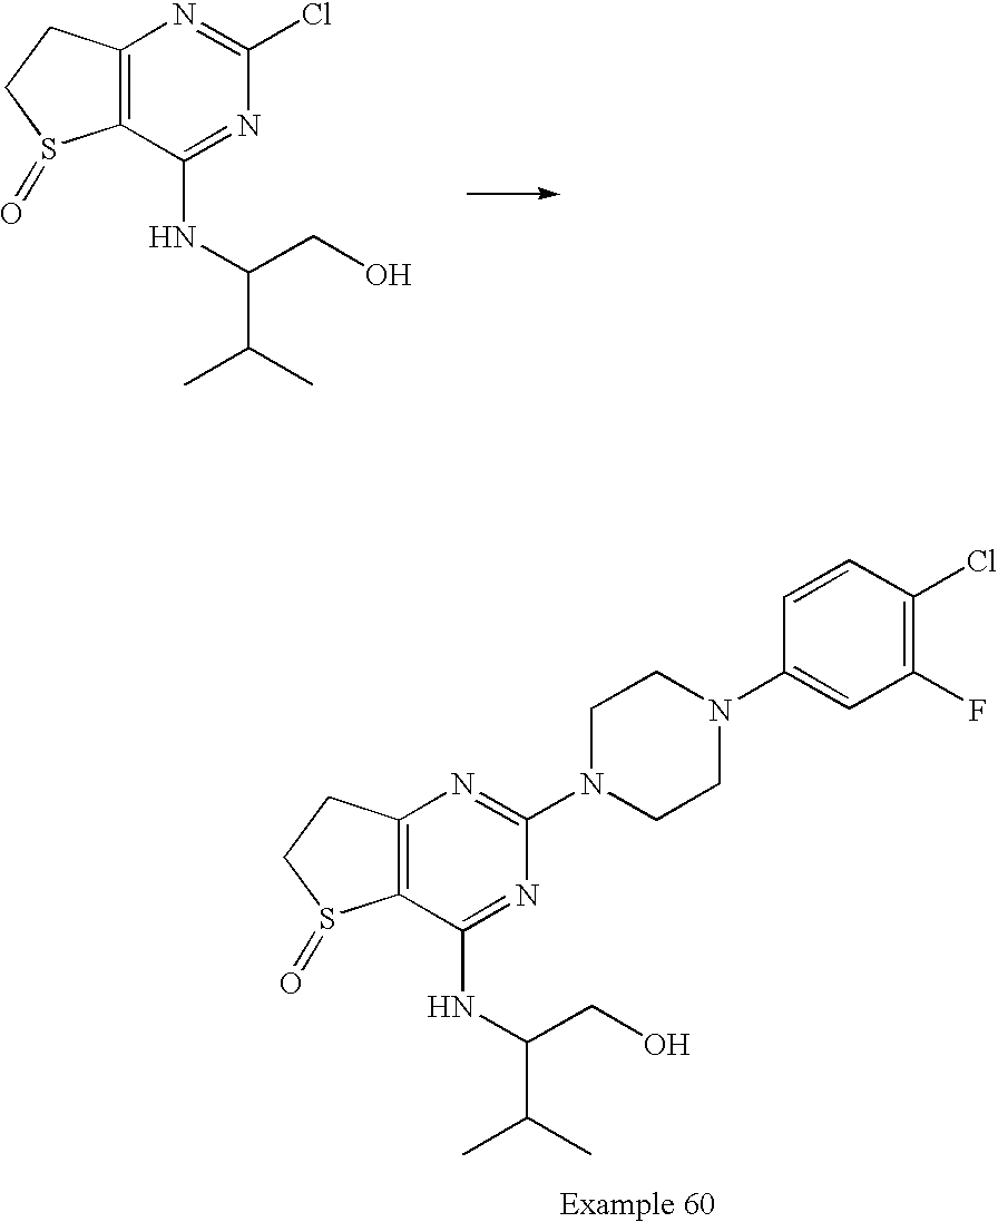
C12=C(C(NC(CO)C(C)C)=NC(Cl)=N1)S(=O)CC2.C12=C(C(NC(CO)C(C)C)=NC(N3CCN(C4=CC(F)=C(Cl)C=C4)CC3)=N1)S(=O)CC2
